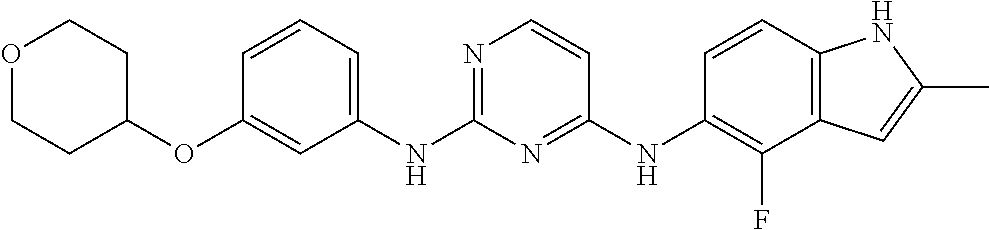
O(C1=CC(NC2=NC=CC(NC3=C(F)C4=C(C=C3)NC(C)=C4)=N2)=CC=C1)C1CCOCC1
